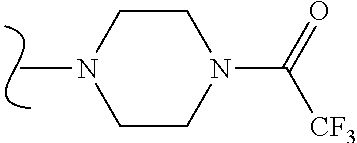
C1CN(C(=O)[CF3])CCN1C
